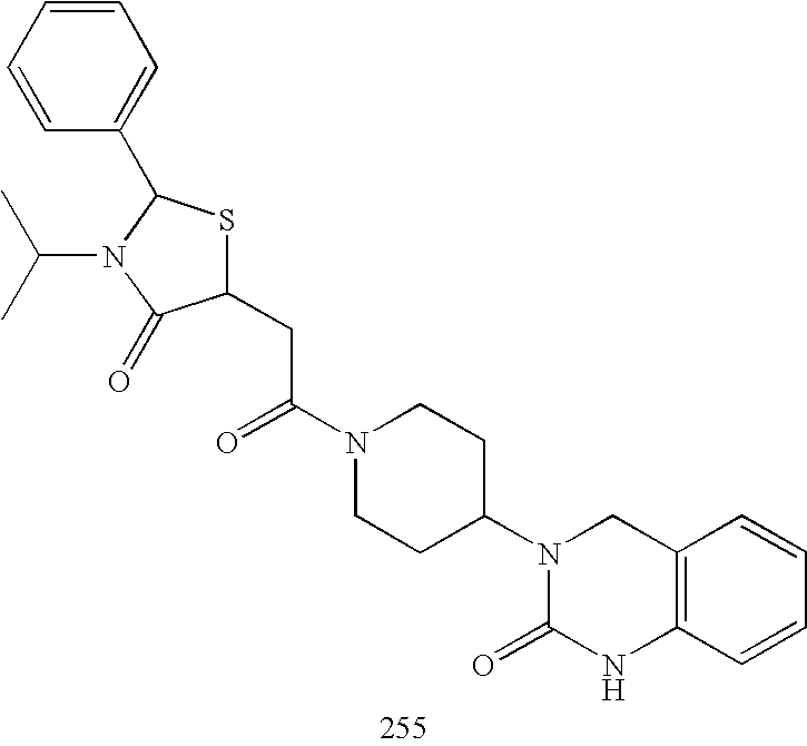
C1(CC(N2CCC(N3C(=O)NC4=C(C3)C=CC=C4)CC2)=O)SC(C2=CC=CC=C2)N(C(C)C)C1=O
